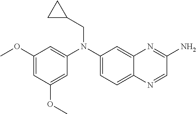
C1(OC)=CC(OC)=CC(N(C2=CC=C3C(=C2)N=C(N)C=N3)CC2CC2)=C1
